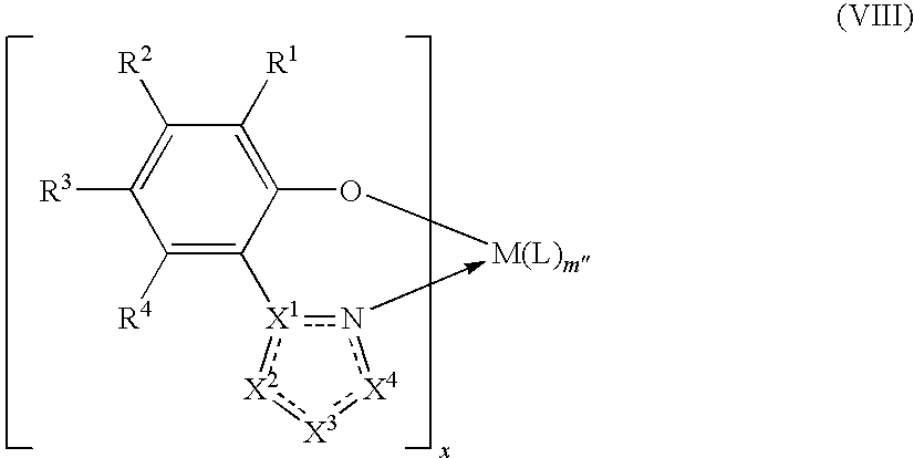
C1([R4])=C2C(=C([R1])C([R2])=C1[R3])O[M(L)m]-n1[X1]2:[X2]:[X3]:[X4]1
